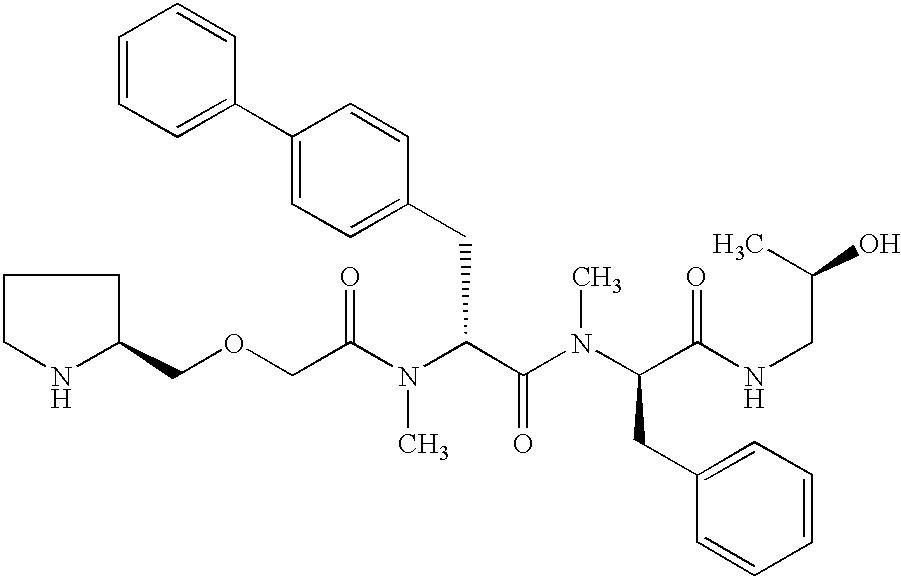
C(C(N(C(C(=O)N(C)C(CC1=CC=CC=C1)C(=O)NCC(C)O)CC1=CC=C(C2=CC=CC=C2)C=C1)C)=O)OCC1CCCN1
